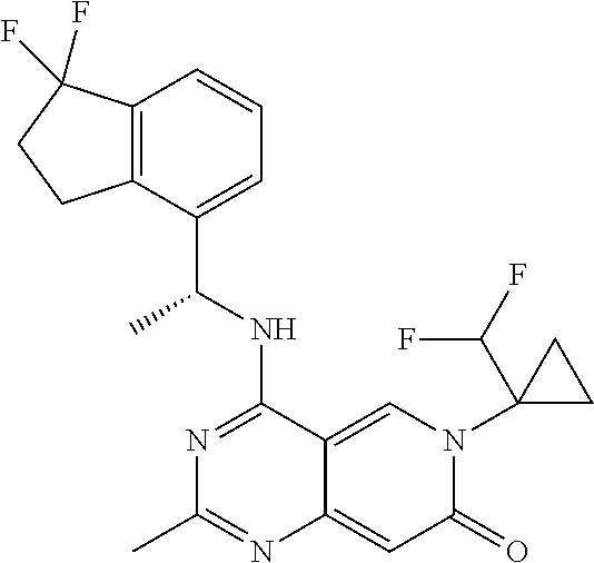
C12=C(C(C(NC3=NC(C)=NC4=CC(=O)N(C5(C(F)F)CC5)C=C34)C)=CC=C1)CCC2(F)F
